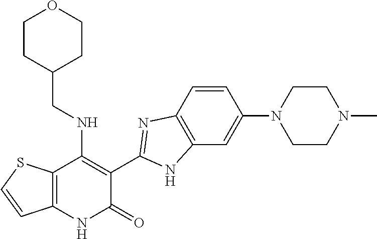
C1=CC2=C(C=C1N1CCN(C)CC1)NC(C1=C(NCC3CCOCC3)C3=C(NC1=O)C=CS3)=N2
